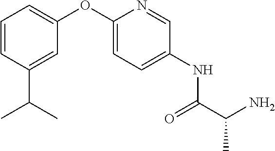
C1=C(OC2=CC=CC(C(C)C)=C2)N=CC(NC(C(N)C)=O)=C1
